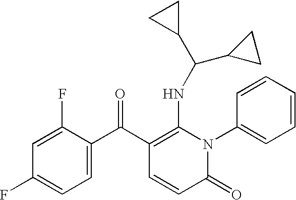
C1(F)=CC(F)=CC=C1C(C1=C(NC(C2CC2)C2CC2)N(C2=CC=CC=C2)C(=O)C=C1)=O
